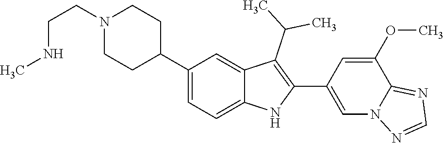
C1(C2CCN(CCNC)CC2)=CC=C2C(=C1)C(C(C)C)=C(C1=CN3C(=NC=N3)C(OC)=C1)N2
